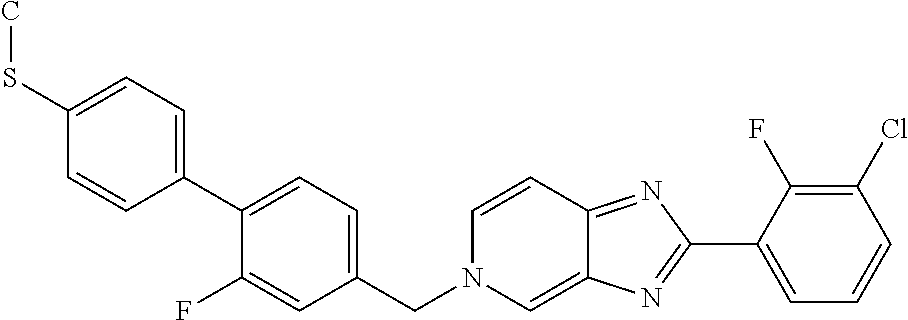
C1(C2=NC3=CN(CC4=CC=C(C5=CC=C(SC)C=C5)C(F)=C4)C=CC3=N2)=CC=CC(Cl)=C1F
